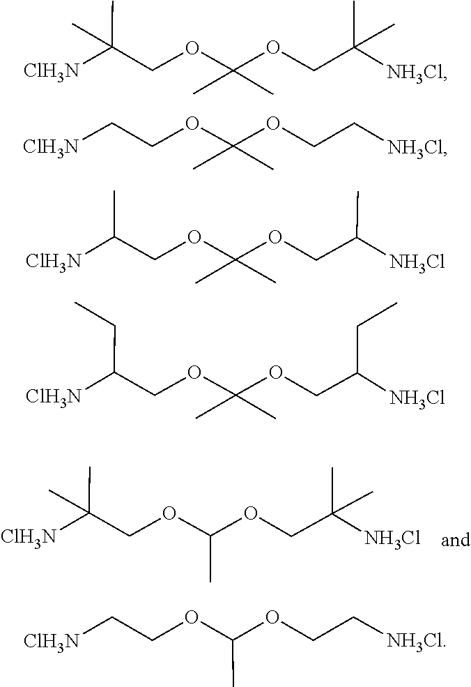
CC(C)(COC(OCC(C)(C)[NH3Cl])C)[ClH3N].C(C[ClH3N])OC(C)OCC[NH3Cl].C(COC(C)(OCC(C)(C)[NH3Cl])C)(C)(C)[ClH3N].C(C[ClH3N])OC(C)(OCC[NH3Cl])C.CC(COC(C)(OCC(C)[NH3Cl])C)[ClH3N].C(C(COC(C)(C)OCC(CC)[NH3Cl])[ClH3N])C
